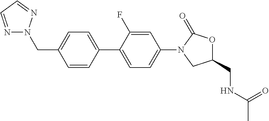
C1(CN2N=CC=N2)=CC=C(C2=CC=C(N3C(=O)OC(CNC(C)=O)C3)C=C2F)C=C1
